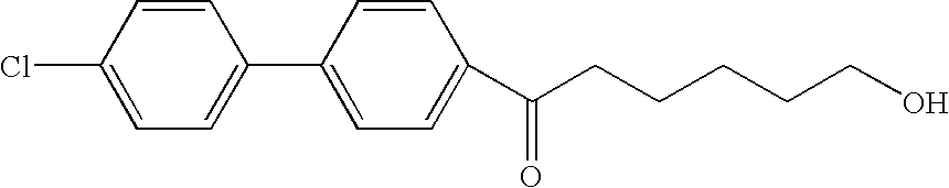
ClC1=CC=C(C2=CC=C(C(CCCCCO)=O)C=C2)C=C1
